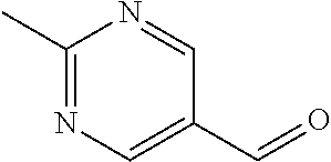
C1=NC(C)=NC=C1C=O
